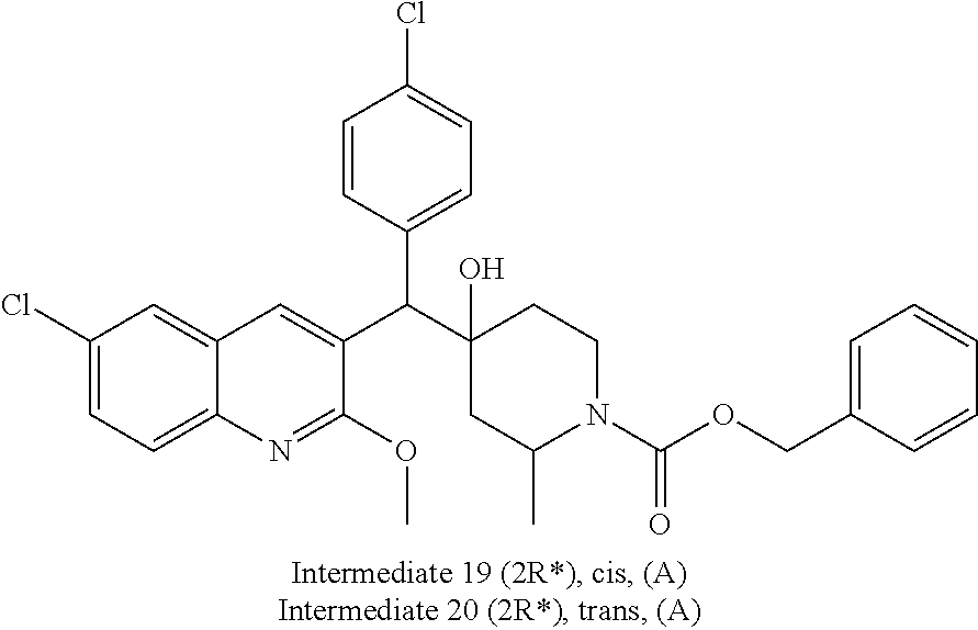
C1(Cl)=CC=C2C(=C1)C=C(C(C1(O)CC(C)N(C(=O)OCC3=CC=CC=C3)CC1)C1=CC=C(Cl)C=C1)C(OC)=N2
